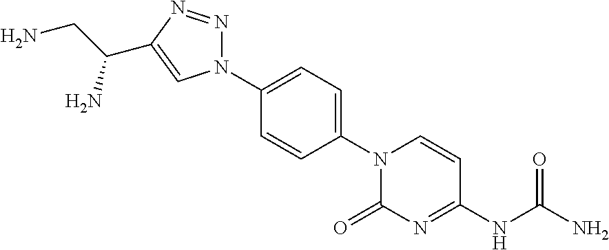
N1(C2=CC=C(N3N=NC(C(CN)N)=C3)C=C2)C(=O)N=C(NC(N)=O)C=C1
